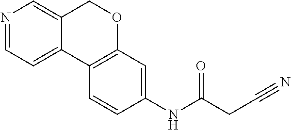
N1=CC=C2C(=C1)COC1=C2C=CC(NC(CC#N)=O)=C1
